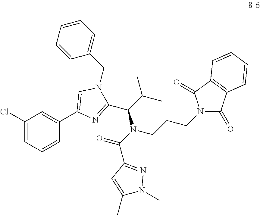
C1(Cl)=CC=CC(C2=CN(CC3=CC=CC=C3)C(C(C(C)C)N(CCCN3C(=O)C4=C(C3=O)C=CC=C4)C(C3=NN(C)C(C)=C3)=O)=N2)=C1
